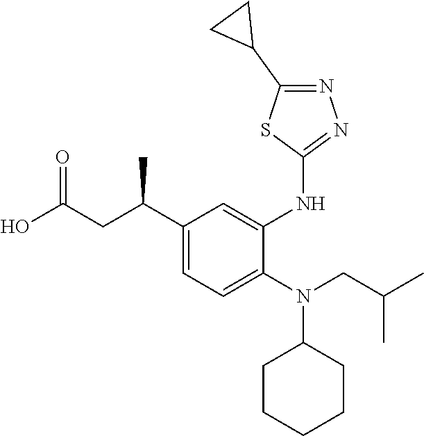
C1(C(CC(O)=O)C)=CC=C(N(CC(C)C)C2CCCCC2)C(NC2=NN=C(C3CC3)S2)=C1
